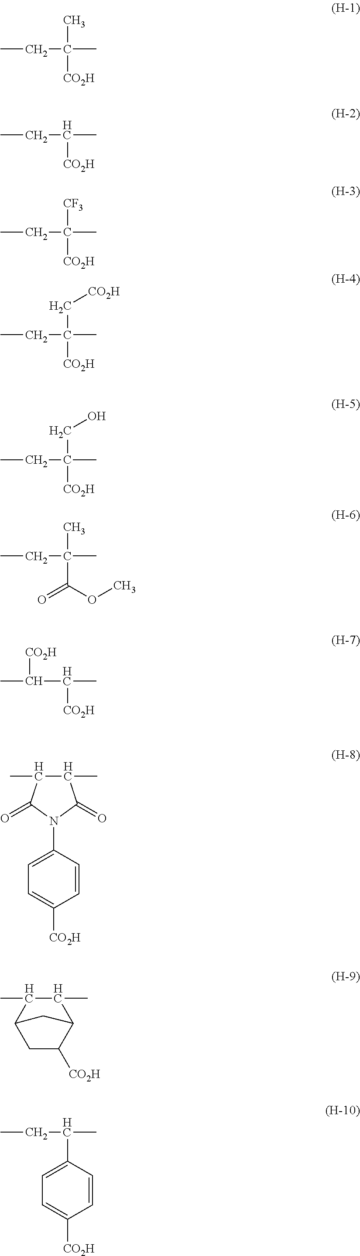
CCC(C)([CO2H])C.CCC([CO2H])C.CCC([CF3])([CO2H])C.CCC(C[CO2H])([CO2H])C.CCC(CO)([CO2H])C.CCC(C)(C(=O)OC)C.CC(C([CO2H])C)[CO2H].C1(C)C(C)C(=O)N(C2=CC=C([CO2H])C=C2)C1=O.C1(C)C(C)C2C([CO2H])CC1C2.CCC(C1=CC=C([CO2H])C=C1)C
